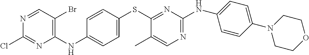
C1=CC(SC2=NC(NC3=CC=C(N4CCOCC4)C=C3)=NC=C2C)=CC=C1NC1=C(Br)C=NC(Cl)=N1
